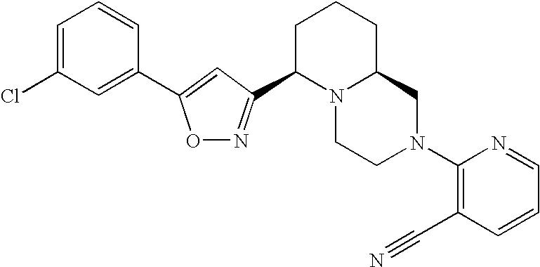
O1N=C(C2N3C(CCC2)CN(C2=C(C#N)C=CC=N2)CC3)C=C1C1=CC(Cl)=CC=C1
